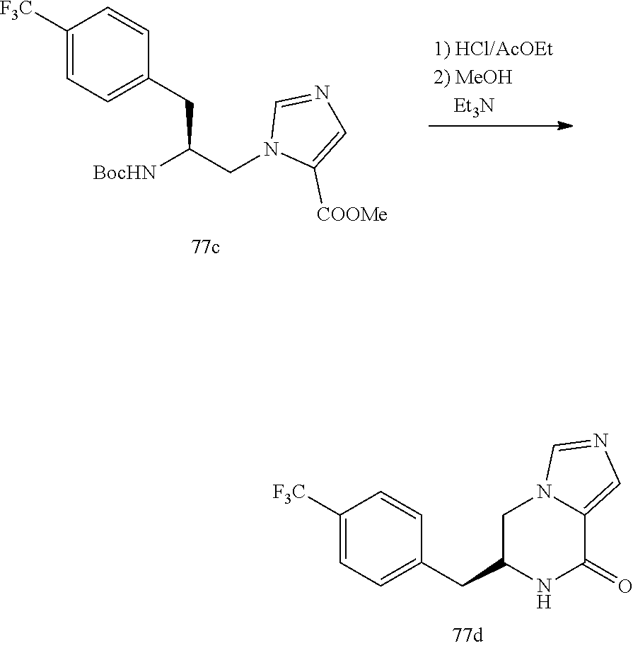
C1([F3C])=CC=C(CC(CN2C([COOMe])=CN=C2)[BocHN])C=C1.C1([F3C])=CC=C(CC2NC(=O)C3=CN=CN3C2)C=C1
